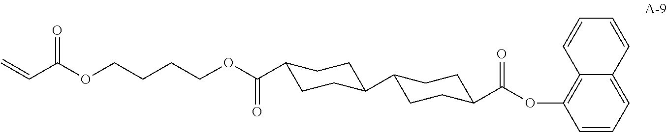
C=CC(OCCCCOC(C1CCC(C2CCC(C(OC3=C4C(=CC=C3)C=CC=C4)=O)CC2)CC1)=O)=O
